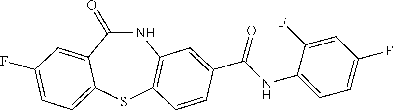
C1(=O)NC2=C(SC3=CC=C(F)C=C13)C=CC(C(NC1=CC=C(F)C=C1F)=O)=C2
